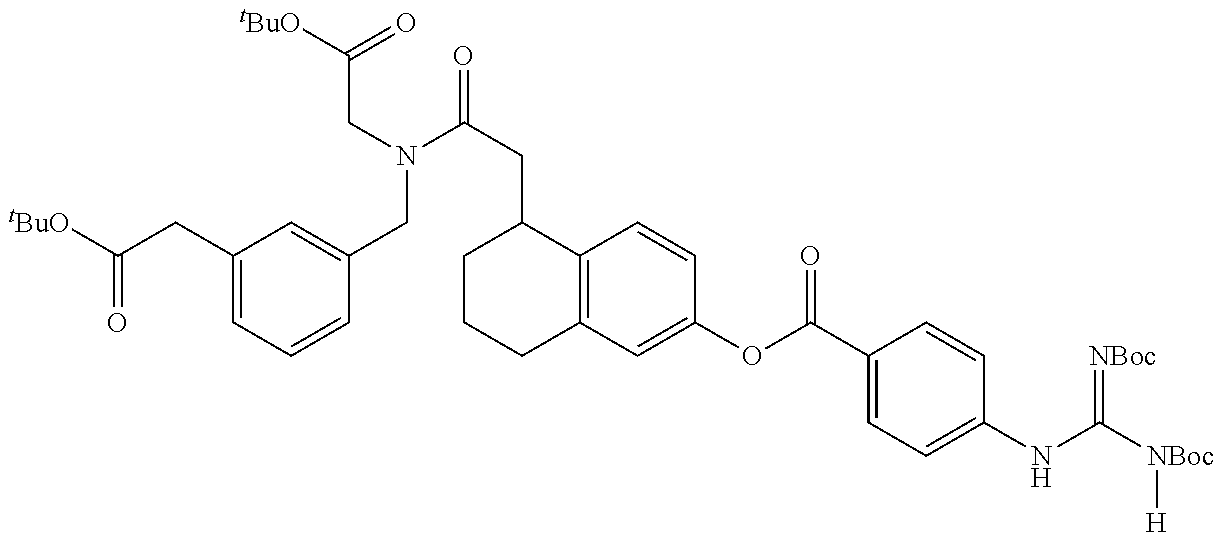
[tBuO]C(CC1=CC=CC(CN(C(CC2CCCC3=C2C=CC(OC(C2=CC=C(NC([NBoc][H])=[NBoc])C=C2)=O)=C3)=O)CC([tBuO])=O)=C1)=O
